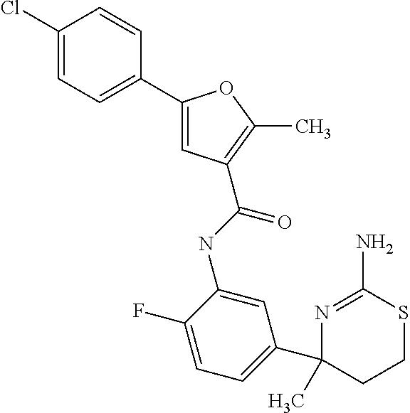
N(C1=CC(C2(C)CCSC(N)=N2)=CC=C1F)C(=O)C1=C(C)OC(C2=CC=C(Cl)C=C2)=C1
